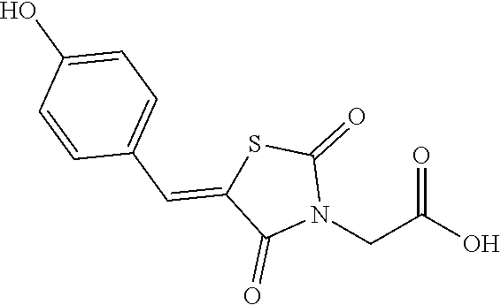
O=C(O)CN1C(=O)SC(=CC2=CC=C(O)C=C2)C1=O
